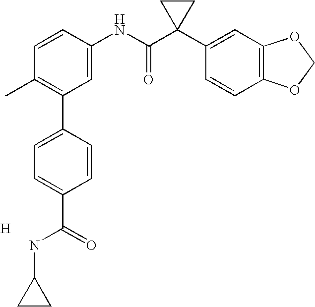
C1=CC(NC(C2(C3=CC4=C(C=C3)OCO4)CC2)=O)=CC(C2=CC=C(C(=O)NC3CC3)C=C2)=C1C.[H]
